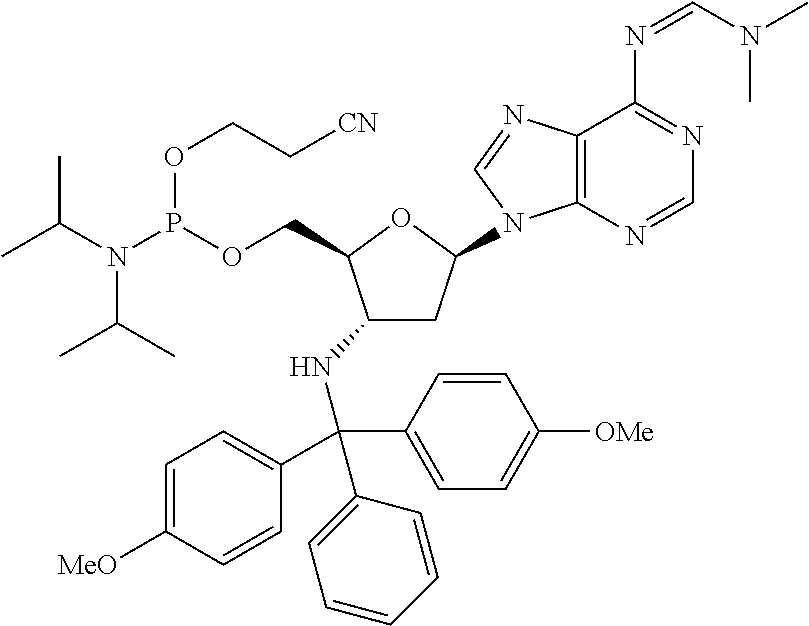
C1C(N2C3=C(C(N=CN(C)C)=NC=N3)N=C2)OC(COP(N(C(C)C)C(C)C)OCC[CN])C1NC(C1=CC=C([OMe])C=C1)(C1=CC=C([MeO])C=C1)C1=CC=CC=C1
